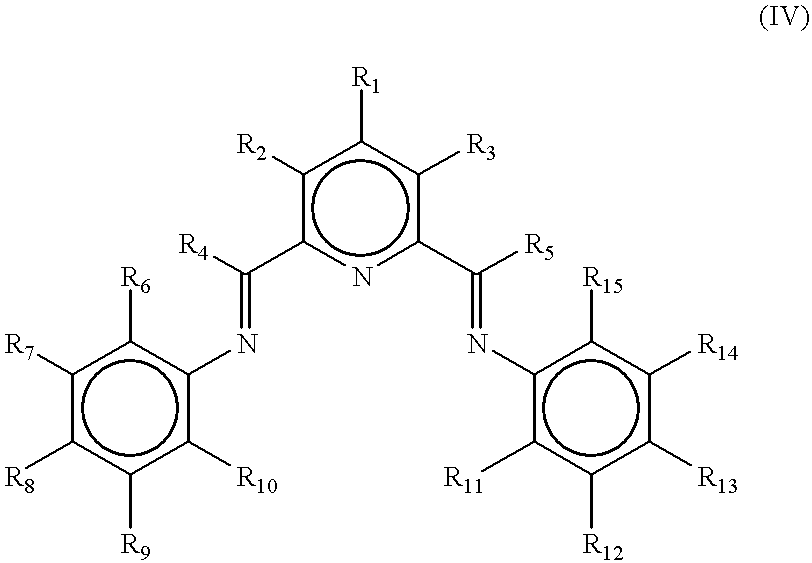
c1([R2])c(C([R4])=Nc2c([R6])c([R7])c([R8])c([R9])c2[R10])nc(C([R5])=Nc2c([R11])c([R12])c([R13])c([R14])c2[R15])c([R3])c1[R1]
